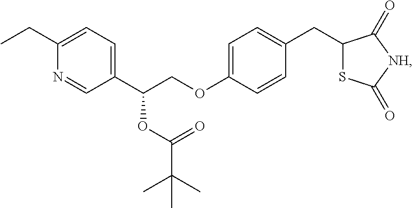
C1(CC)=CC=C(C(COC2=CC=C(CC3SC(=O)[NH]C3=O)C=C2)OC(=O)C(C)(C)C)C=N1
